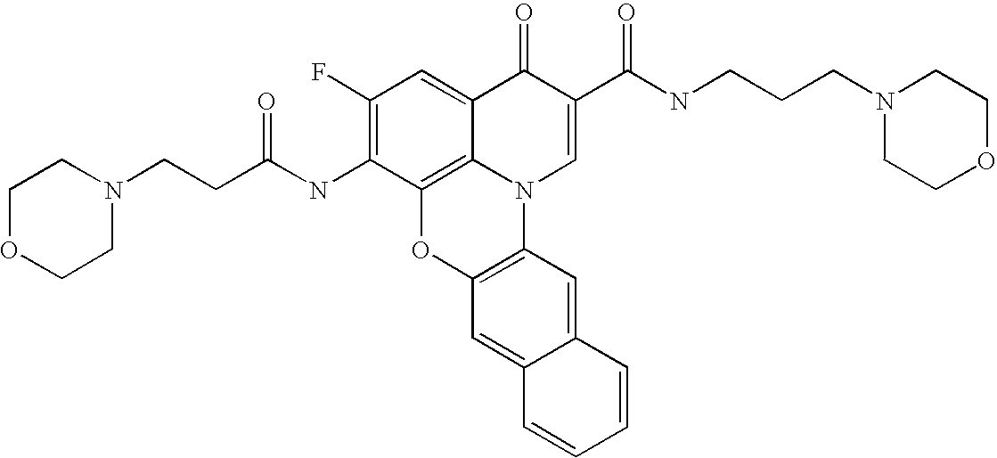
C1(F)=C(NC(CCN2CCOCC2)=O)C2=C3C(=C1)C(=O)C(C(NCCCN1CCOCC1)=O)=CN3C1=C(O2)C=C2C(=C1)C=CC=C2
